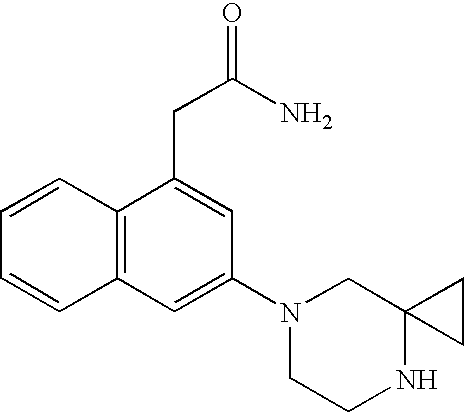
C1=CC2=C(C=C1)C(CC(N)=O)=CC(N1CCNC3(C1)CC3)=C2
